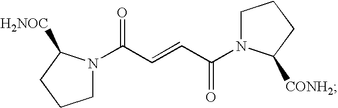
C1N(C(C=CC(N2CCCC2[CONH2])=O)=O)C([H2NOC])CC1
